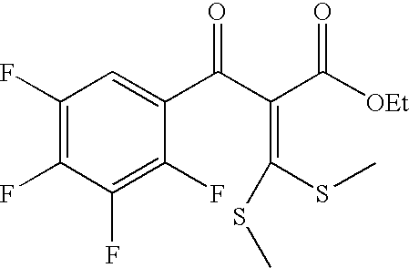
C1(F)=C(F)C(F)=C(F)C(C(C(C([OEt])=O)=C(SC)SC)=O)=C1
